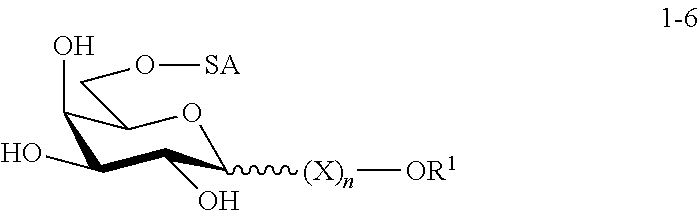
C1(O)C(O)C(O)C([(X)n][OR1])OC1CO[SA]
